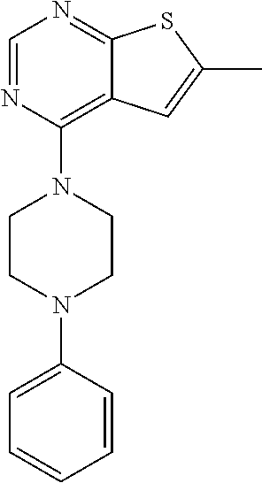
C12=C(N3CCN(C4=CC=CC=C4)CC3)N=CN=C1SC(C)=C2
